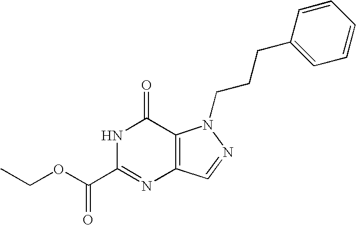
C12=C(C=NN1CCCC1=CC=CC=C1)N=C(C(OCC)=O)NC2=O
